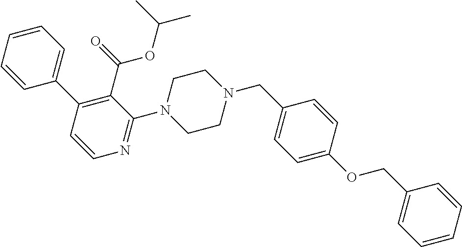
C1=CC=CC(C2=C(C(=O)OC(C)C)C(N3CCN(CC4=CC=C(OCC5=CC=CC=C5)C=C4)CC3)=NC=C2)=C1
